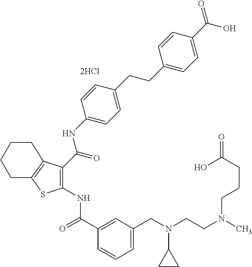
C1(C(=O)NC2=C(C(NC3=CC=C(CCC4=CC=C(C(=O)O)C=C4)C=C3)=O)C3=C(S2)CCCC3)=CC(CN(CCN(C)CCCC(=O)O)C2CC2)=CC=C1.[2HCl]
